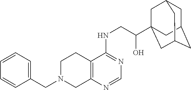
C1(CN2CC3=C(CC2)C(NCC(O)C24CC5CC(CC(C2)C5)C4)=NC=N3)=CC=CC=C1
